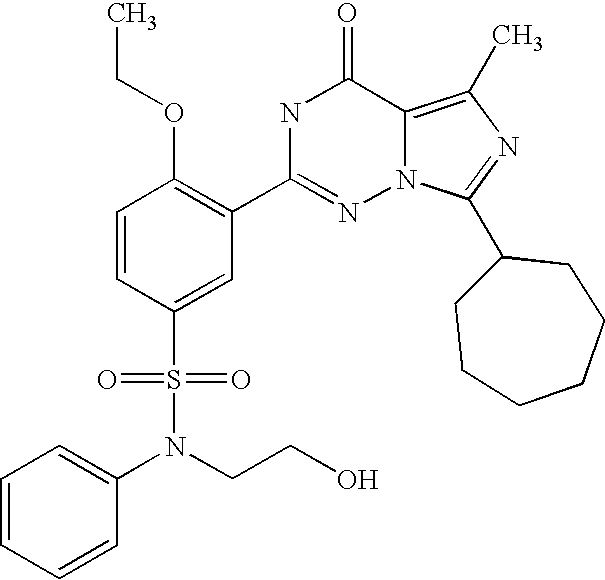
C1=CC(S(N(C2=CC=CC=C2)CCO)(=O)=O)=CC(C2=NN3C(=C(C)N=C3C3CCCCCC3)C(=O)N2)=C1OCC
